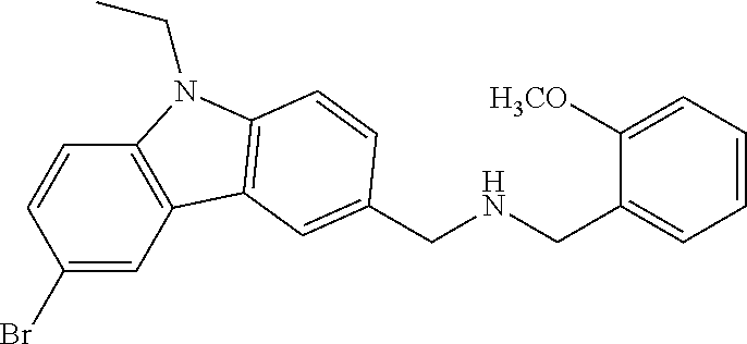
C1(Br)=CC2=C(C=C1)N(CC)C1=C2C=C(CNCC2=CC=CC=C2[H3CO])C=C1
